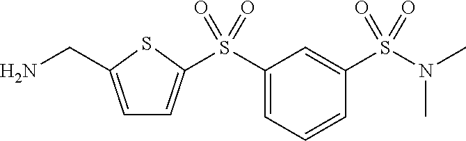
C1=C(CN)SC(S(C2=CC=CC(S(N(C)C)(=O)=O)=C2)(=O)=O)=C1
